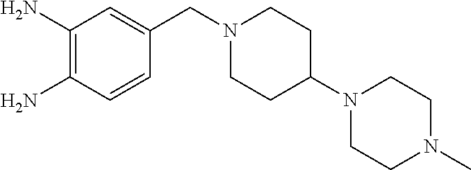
C1(N)=C(N)C=CC(CN2CCC(N3CCN(C)CC3)CC2)=C1
